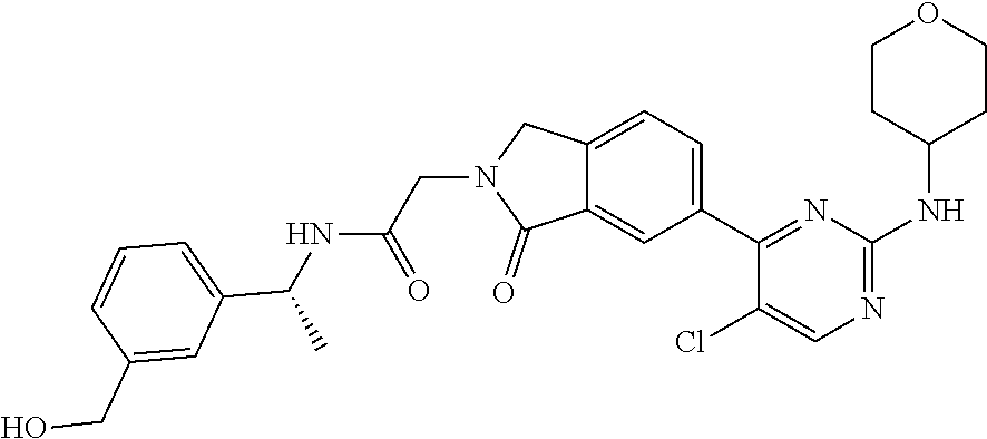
C12=CC(C3=NC(NC4CCOCC4)=NC=C3Cl)=CC=C1CN(CC(NC(C1=CC=CC(CO)=C1)C)=O)C2=O
